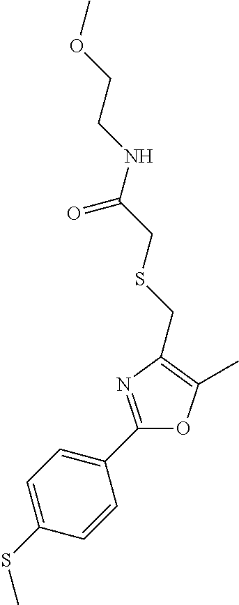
C1=C(SC)C=CC(C2=NC(CSCC(NCCOC)=O)=C(C)O2)=C1
